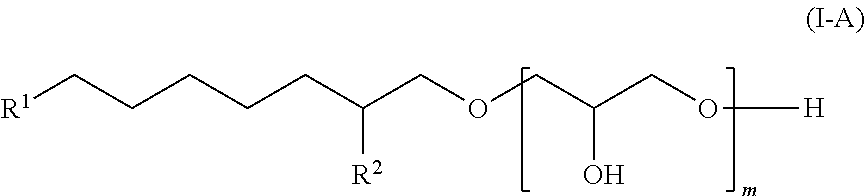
O(CC(CO[H])O)CC(CCCCC[R1])[R2]
